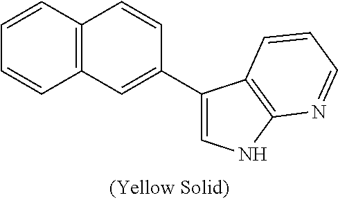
C1=CC2=C(C=C1)C=CC(C1=CNC3=C1C=CC=N3)=C2
